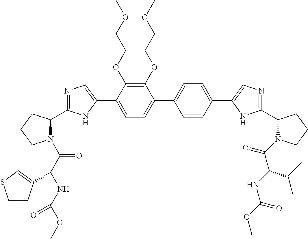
C1(OCCOC)=C(OCCOC)C(C2=CN=C(C3N(C(=O)C(NC(OC)=O)C4=CSC=C4)CCC3)N2)=CC=C1C1=CC=C(C2=CN=C(C3N(C(=O)C(NC(OC)=O)C(C)C)CCC3)N2)C=C1
